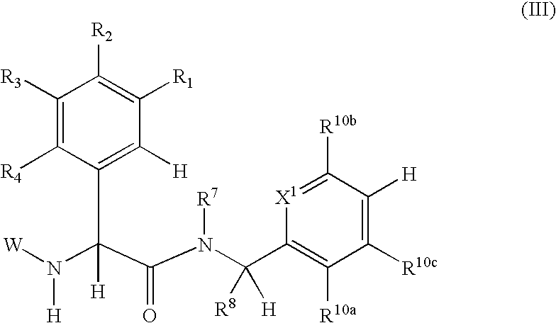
N([H])([W])C(C(N(C(C1=C([R10a])C([R10c])=C([H])C([R10b])=[X1]1)([H])[R8])[R7])=O)(C1=C([H])C([R1])=C([R2])C([R3])=C1[R4])[H]
